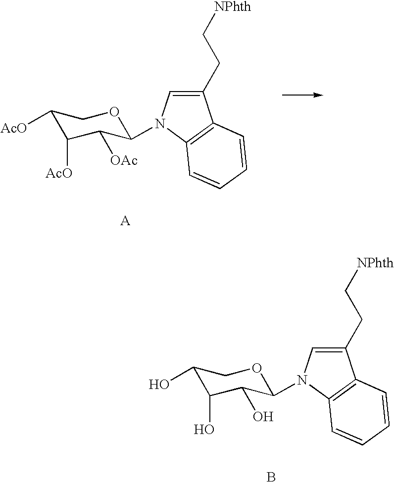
C1([AcO])C([AcO])C([OAc])C(N2C=C(CC[NPhth])C3=C2C=CC=C3)OC1.[A].C1(O)C(O)C(O)C(N2C=C(CC[NPhth])C3=C2C=CC=C3)OC1.B
